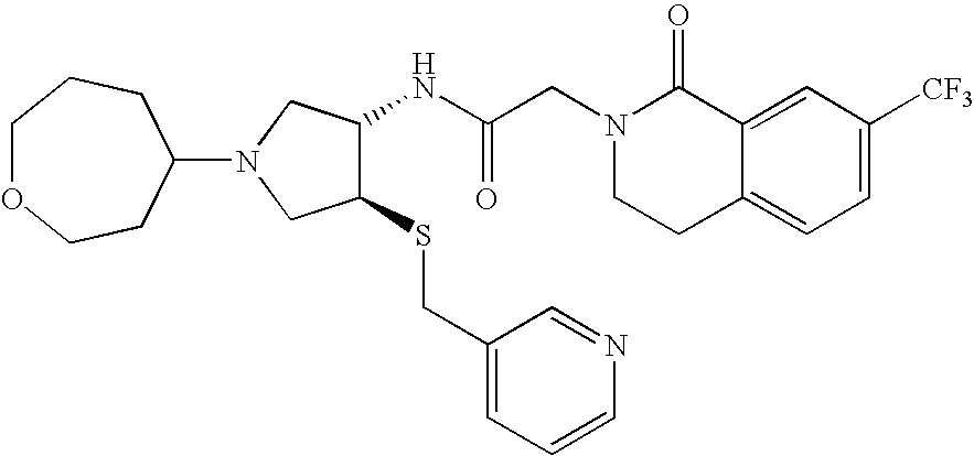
C12=CC([CF3])=CC=C1CCN(CC(NC1C(SCC3=CC=CN=C3)CN(C3CCOCCC3)C1)=O)C2=O
